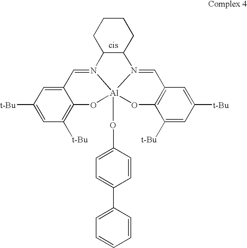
C12=CC([t-Bu])=CC([t-Bu])=C1O[Al]13(OC4=CC=C(C5=CC=CC=C5)C=C4)N(=C2)C2C(N1=CC1=C(C([t-Bu])=CC([t-Bu])=C1)O3)CCCC2
